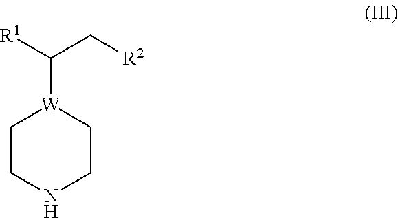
C1CNCC[W]1C(C[R2])[R1]
